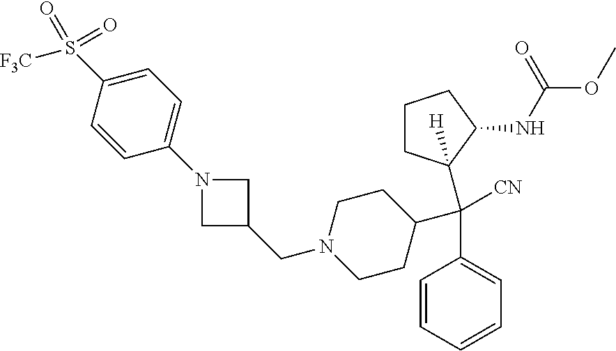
N1(CC2CN(C3=CC=C(S(=O)(=O)[F3C])C=C3)C2)CCC(C(C2=CC=CC=C2)([CN])C2([H])CCCC2NC(OC)=O)CC1
